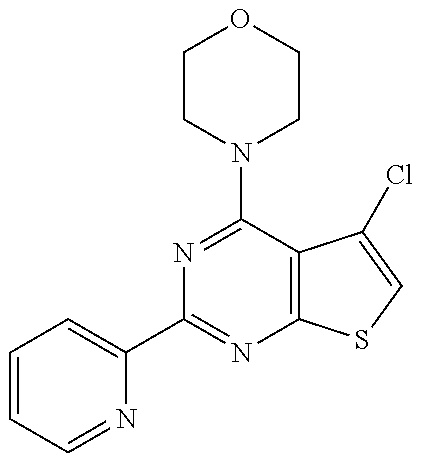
C1(C2=NC3=C(C(N4CCOCC4)=N2)C(Cl)=CS3)=CC=CC=N1
